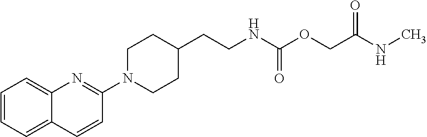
C12=CC=CC=C1C=CC(N1CCC(CCNC(OCC(=O)NC)=O)CC1)=N2
